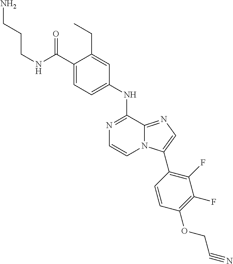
C1(C(NCCCN)=O)=CC=C(NC2=NC=CN3C2=NC=C3C2=C(F)C(F)=C(OCC#N)C=C2)C=C1CC
